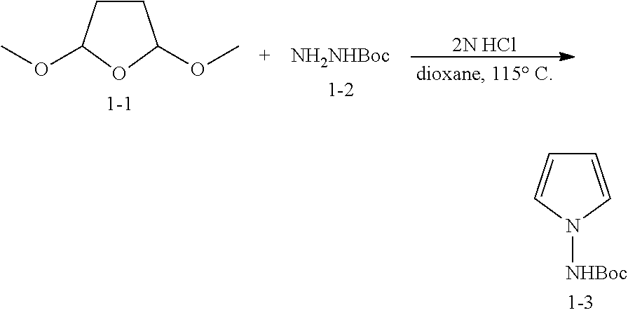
C1CC(OC)OC1OC.[NH2NHBoc].[2N HCl].C1=CN([NHBoc])C=C1
